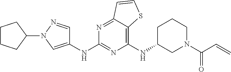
C1(NC2CCCN(C(C=C)=O)C2)=C2C(=NC(NC3=CN(C4CCCC4)N=C3)=N1)C=CS2
